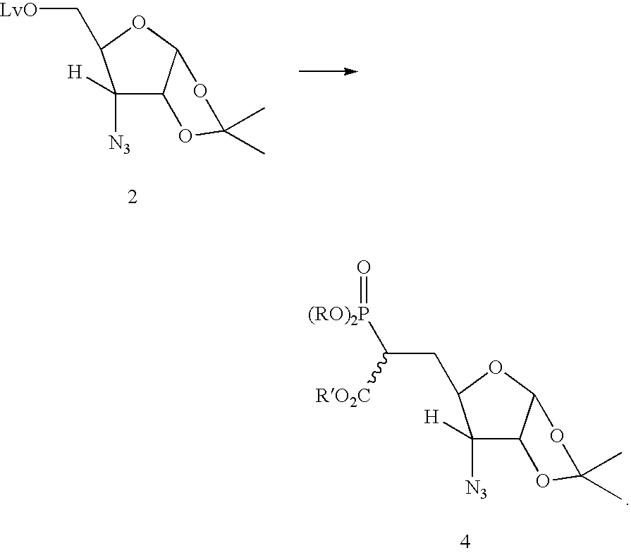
C1([H])([N3])C2C(OC1C[LvO])OC(C)(C)O2.C1([H])([N3])C2C(OC1CC([(RO)2P]=O)[RO2C])OC(C)(C)O2
